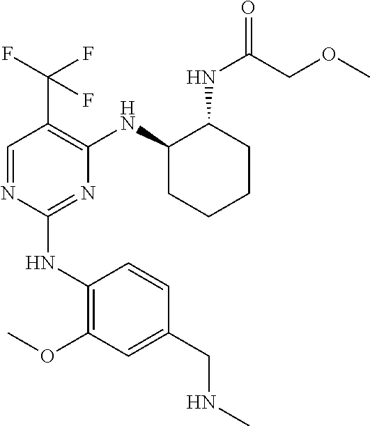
C1(NC2=C(OC)C=C(CNC)C=C2)=NC(NC2CCCCC2NC(=O)COC)=C(C(F)(F)F)C=N1
